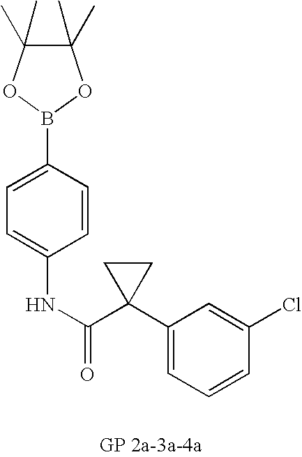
C1(C)(C)C(C)(C)OB(C2=CC=C(NC(=O)C3(C4=CC=CC(Cl)=C4)CC3)C=C2)O1
